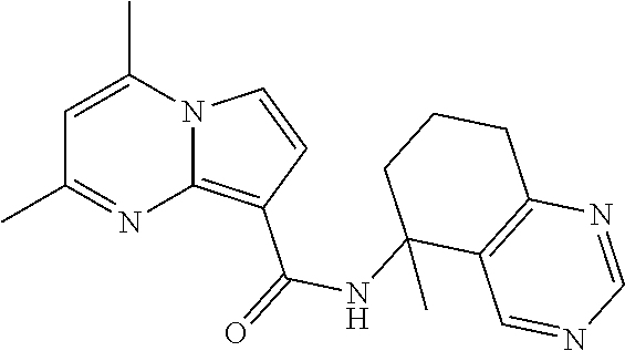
C1(C)=NC2=C(C(=O)NC3(C)C4=C(CCC3)N=CN=C4)C=CN2C(C)=C1
